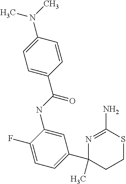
CN(C1=CC=C(C(NC2=CC(C3(C)N=C(N)SCC3)=CC=C2F)=O)C=C1)C
